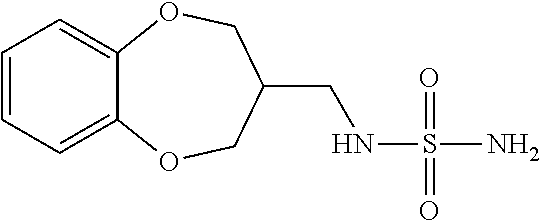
C1=CC=C2C(=C1)OCC(CNS(N)(=O)=O)CO2
